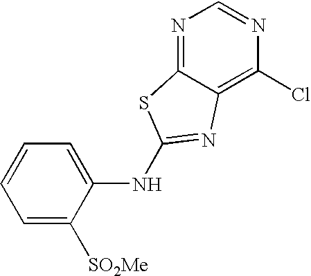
N1=C2C(=C(Cl)N=C1)N=C(NC1=CC=CC=C1[SO2Me])S2
